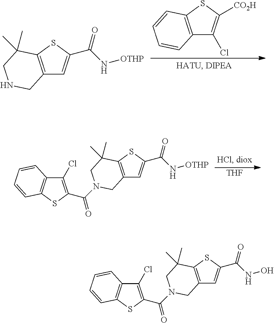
C12=C(SC(C(N[OTHP])=O)=C1)C(C)(C)CNC2.C12=C(SC([CO2H])=C1Cl)C=CC=C2.[THF].C12=C(SC(C(N[OTHP])=O)=C1)C(C)(C)CN(C(=O)C1=C(Cl)C3=C(S1)C=CC=C3)C2.C12=C(SC(C(NO)=O)=C1)C(C)(C)CN(C(=O)C1=C(Cl)C3=C(S1)C=CC=C3)C2
